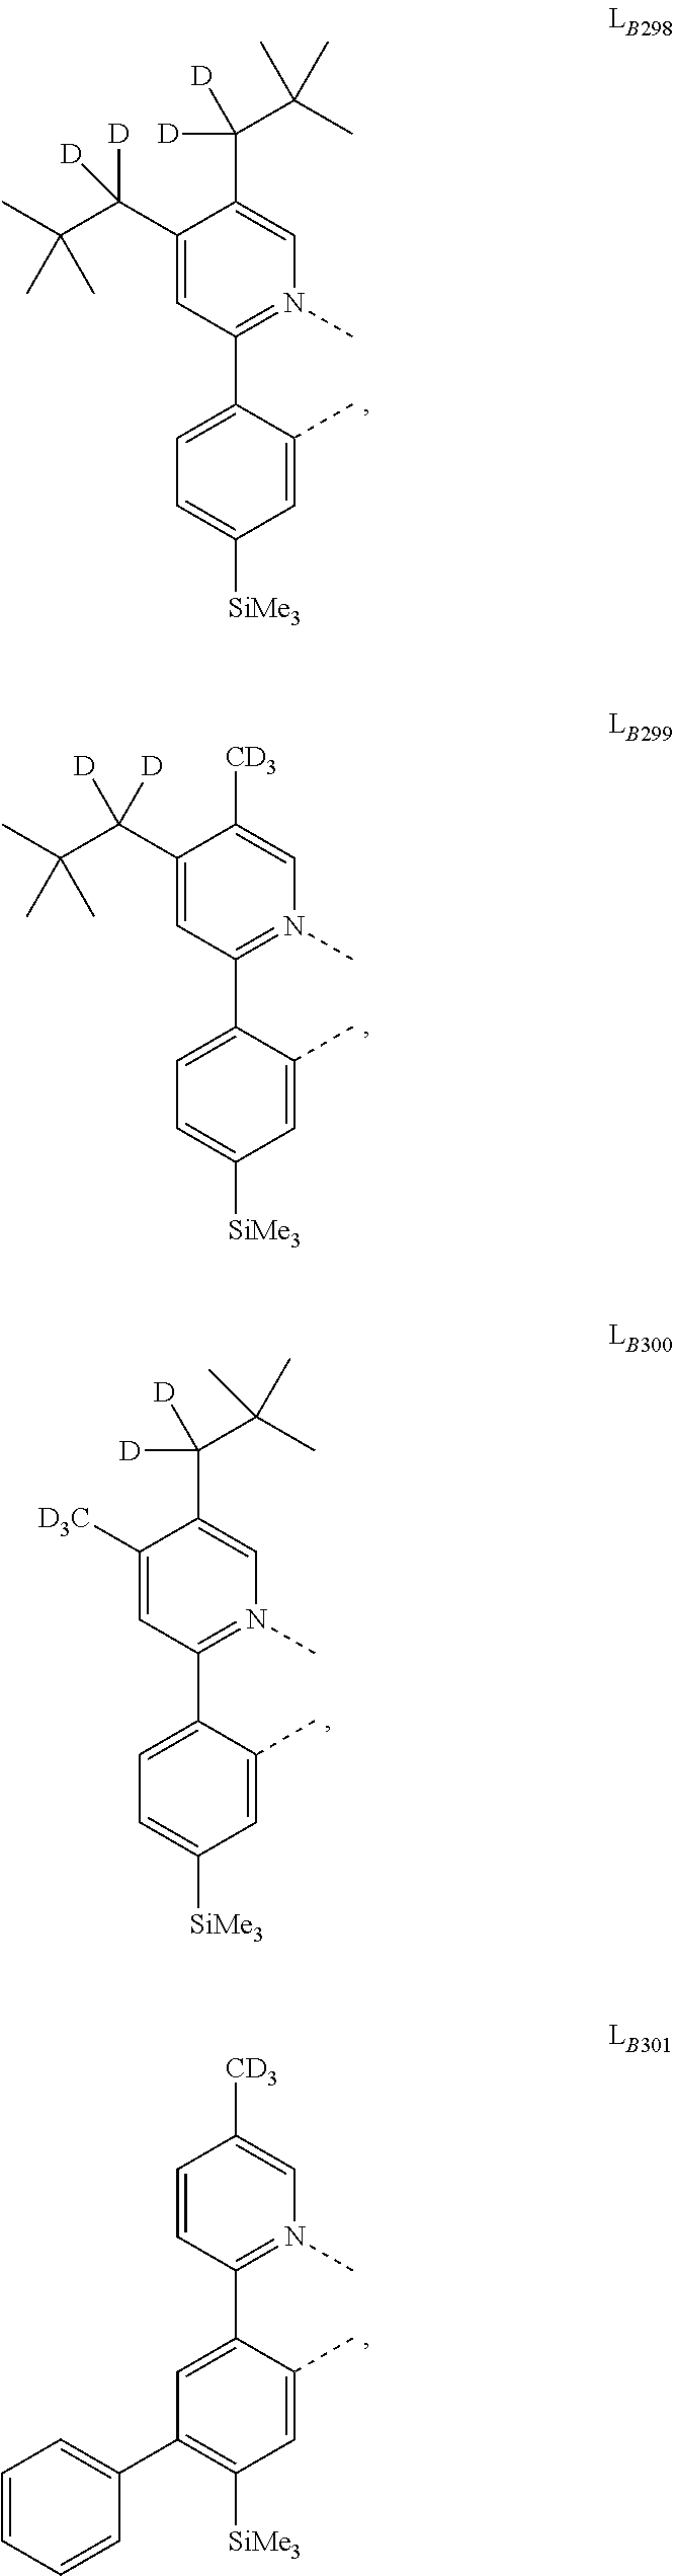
C1(C(C(C)(C)C)([D])[D])=CC(C2=CC=C([SiMe3])C=C2C)=N(C)C=C1C([D])([D])C(C)(C)C.C1(C(C(C)(C)C)([D])[D])=CC(C2=CC=C([SiMe3])C=C2C)=N(C)C=C1[CD3].C1([D3C])=CC(C2=CC=C([SiMe3])C=C2C)=N(C)C=C1C([D])([D])C(C)(C)C.C1=CC(C2=CC(C3=CC=CC=C3)=C([SiMe3])C=C2C)=N(C)C=C1[CD3]
